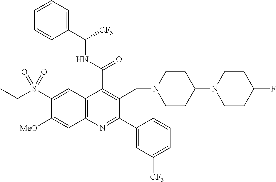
C1(C(=O)NC([CF3])C2=CC=CC=C2)=C(CN2CCC(N3CCC(F)CC3)CC2)C(C2=CC([CF3])=CC=C2)=NC2=C1C=C(S(CC)(=O)=O)C([OMe])=C2
